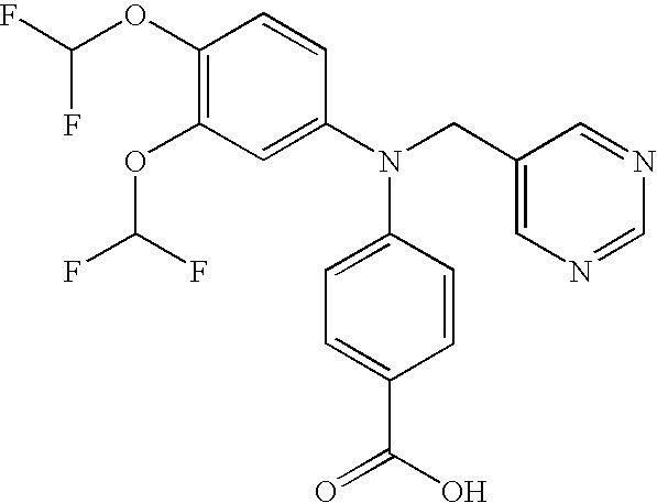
C1(OC(F)F)=C(OC(F)F)C=CC(N(CC2=CN=CN=C2)C2=CC=C(C(O)=O)C=C2)=C1
